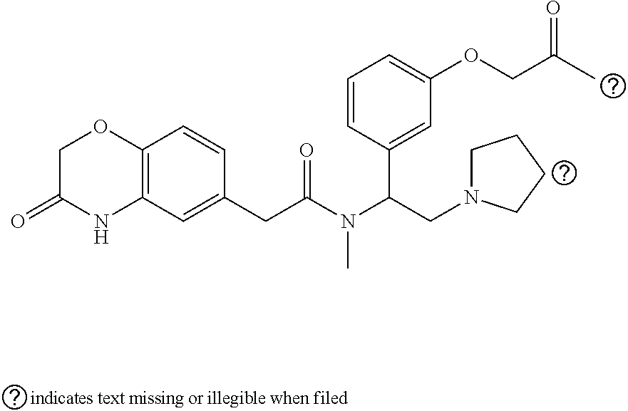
C12=C(C=C(CC(N(C(CN3CCCC3)C3=CC(OCC(C)=O)=CC=C3)C)=O)C=C1)NC(=O)CO2
